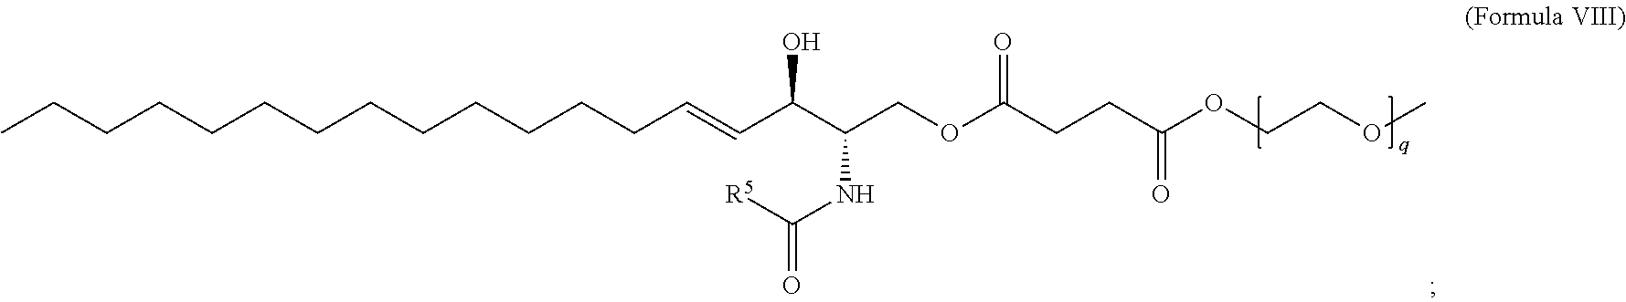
C(CCC(OCCOC)=O)(=O)OCC(C(C=CCCCCCCCCCCCCC)O)NC(=O)[R5]
